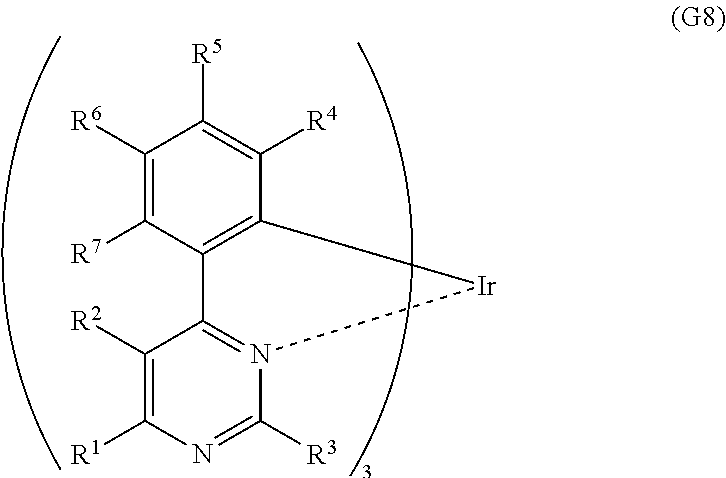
[R1]C1=C([R2])C2=N(C([R3])=N1)[Ir]C1=C2C([R7])=C([R6])C([R5])=C1[R4]
